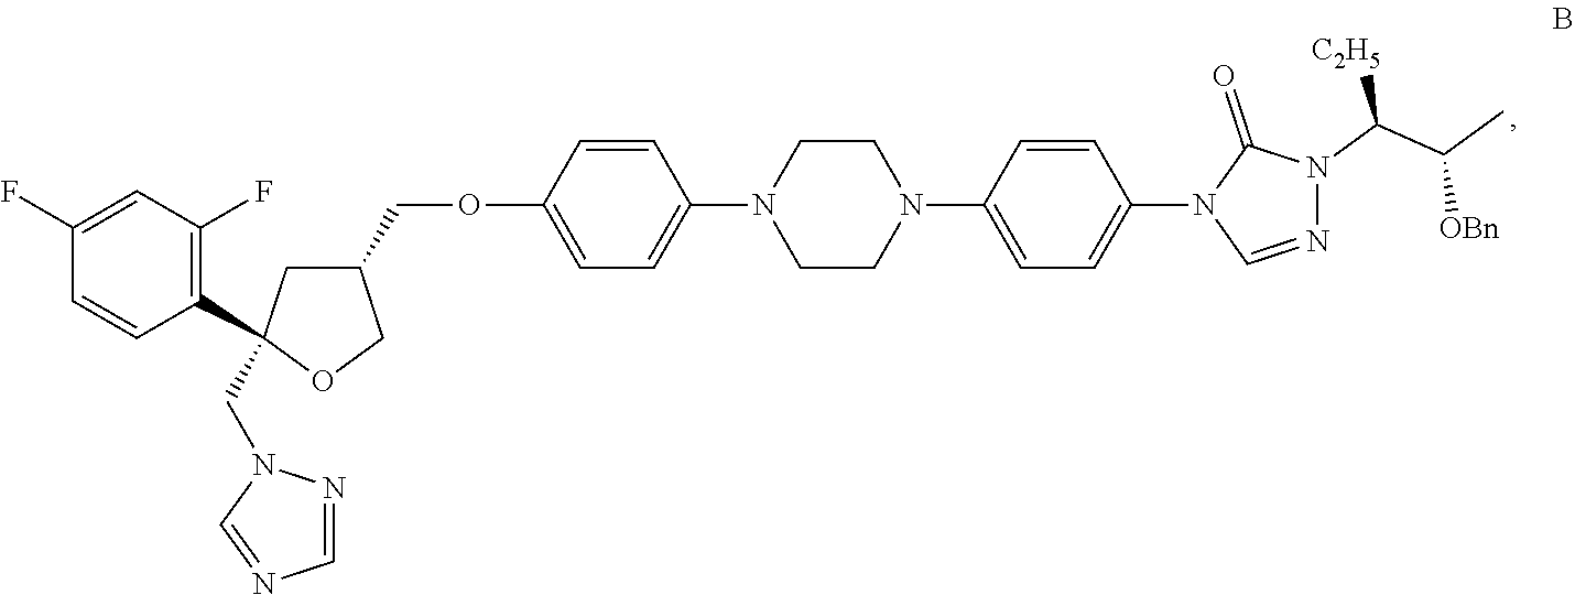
C1=CC(OCC2CC(CN3N=CN=C3)(C3=C(F)C=C(F)C=C3)OC2)=CC=C1N1CCN(C2=CC=C(N3C=NN(C(C(C)[OBn])[C2H5])C3=O)C=C2)CC1
